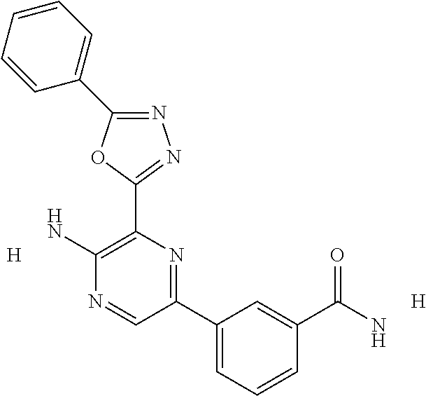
N1=C(C2=CC=CC=C2)OC(C2=C(N)N=CC(C3=CC=CC(C(N)=O)=C3)=N2)=N1.[H].[H]
